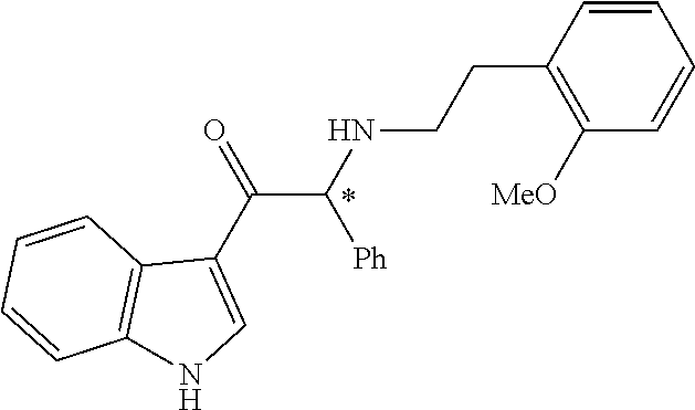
C1=CC(CCNC(C(C2=CNC3=C2C=CC=C3)=O)[Ph])=C([MeO])C=C1
